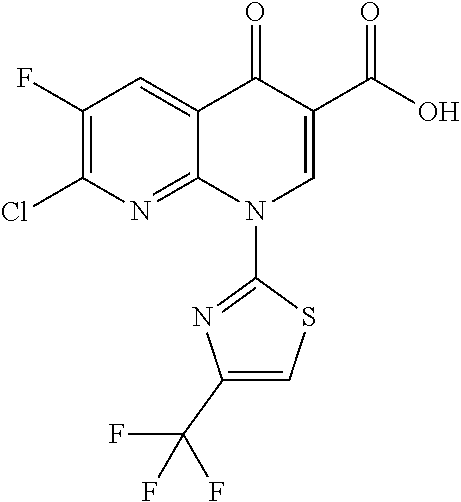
C1(F)=C(Cl)N=C2C(=C1)C(=O)C(C(O)=O)=CN2C1=NC(C(F)(F)F)=CS1
